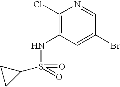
C1(Cl)=C(NS(=O)(=O)C2CC2)C=C(Br)C=N1
